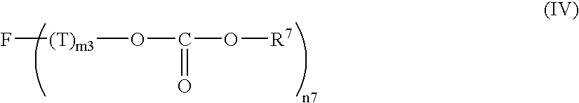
O(C(O[R7])=O)[(T)m3]F
